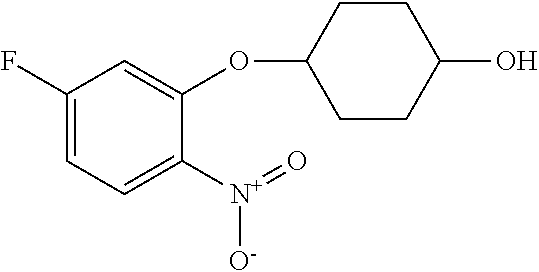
C1(F)=CC=C([N+](=O)[O-])C(OC2CCC(O)CC2)=C1
